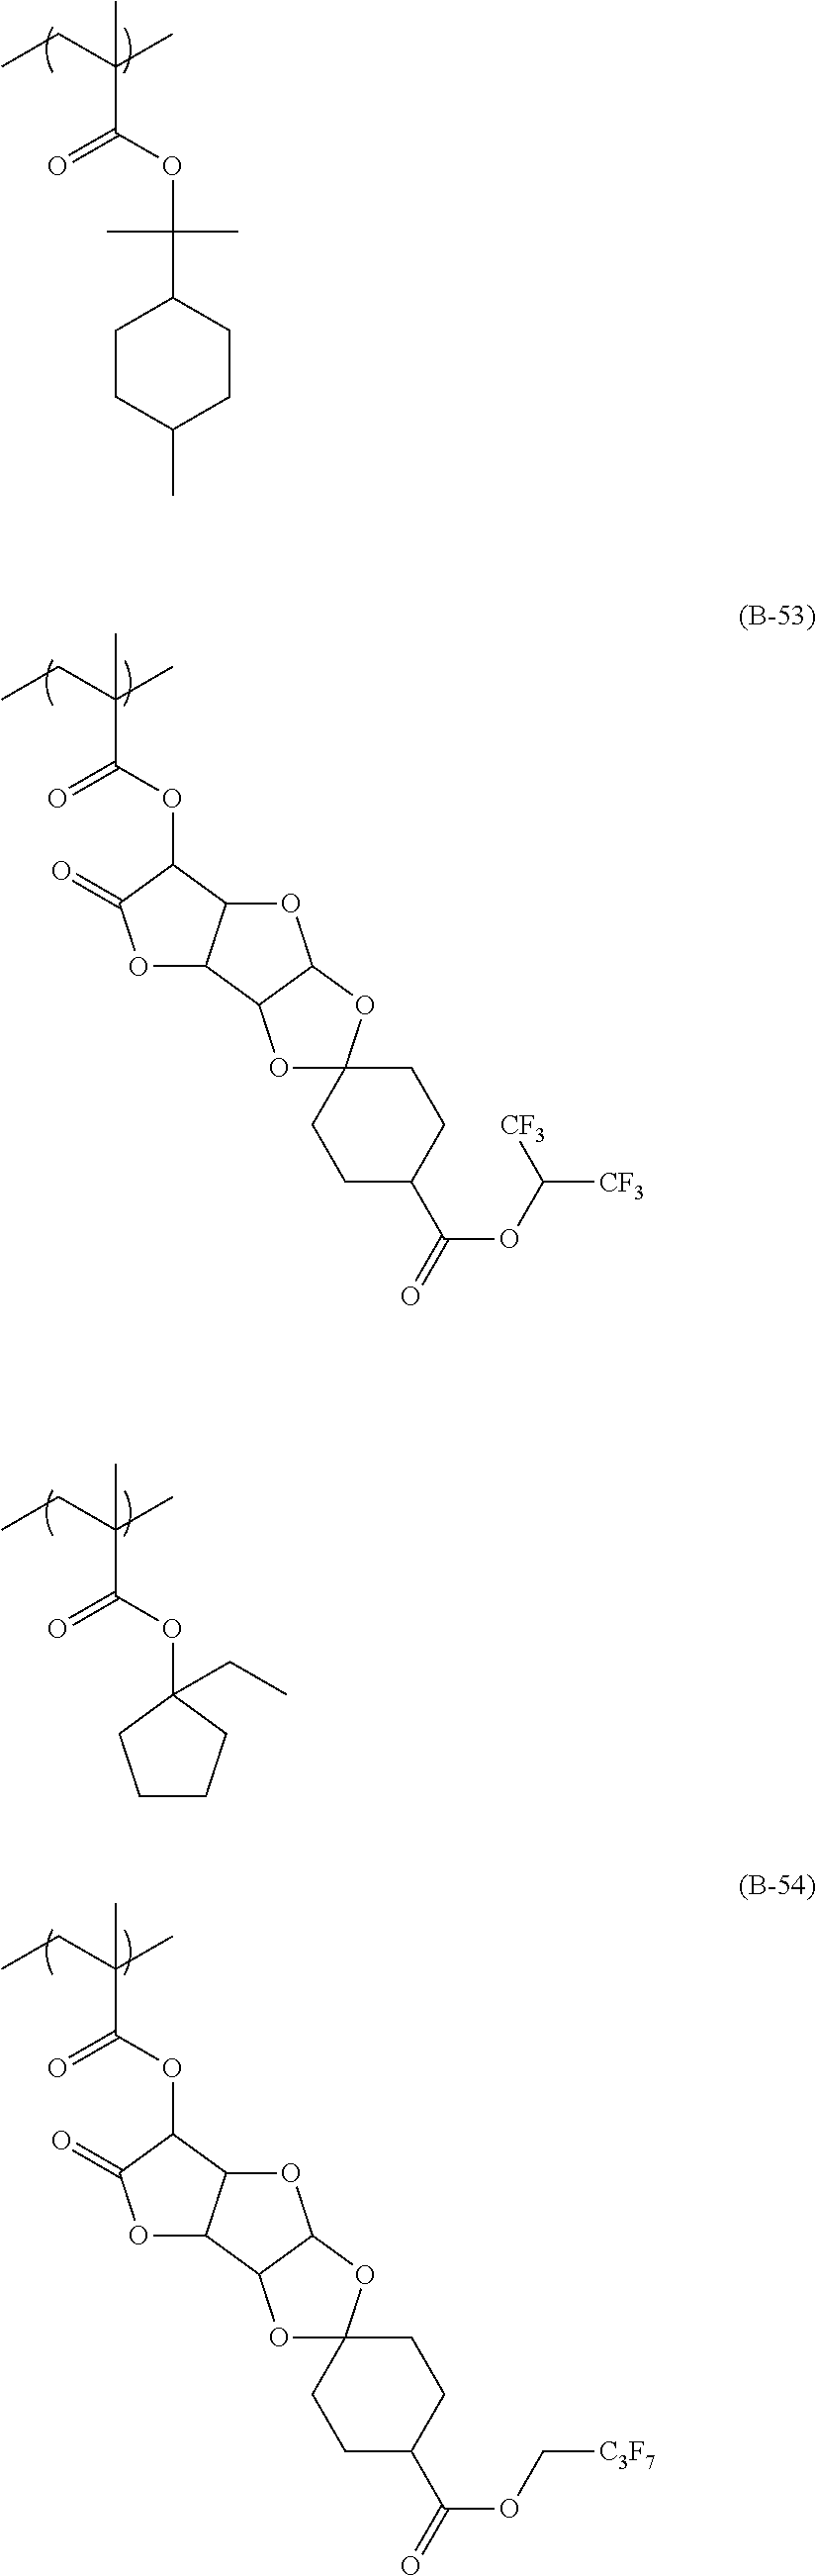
C(C(CC)(C)C)(OC1C(=O)OC2C1OC1C2OC2(O1)CCC(C(OC([CF3])[CF3])=O)CC2)=O.C(C(CC)(C)C)(OC1C(=O)OC2C1OC1C2OC2(O1)CCC(C(OC[C3F7])=O)CC2)=O.C(C(CC)(C)C)(OC(C1CCC(C)CC1)(C)C)=O.C(C(CC)(C)C)(OC1(CC)CCCC1)=O
